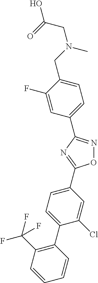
O1N=C(C2=CC=C(CN(CC(=O)O)C)C(F)=C2)N=C1C1=CC=C(C2=C(C(F)(F)F)C=CC=C2)C(Cl)=C1
